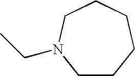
C1CCCCCN1CC
